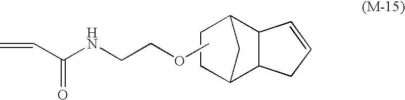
C(NCCOC)(C=C)=O.C1C2C3C(C(C1)C2)C=CC3
